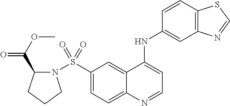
N1(S(C2=CC=C3C(=C2)C(NC2=CC4=C(C=C2)SC=N4)=CC=N3)(=O)=O)C(C(OC)=O)CCC1
